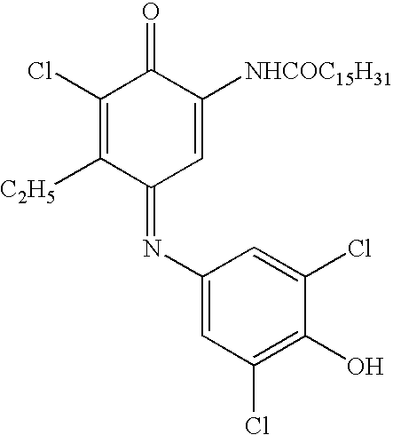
C1(N=C2C=C([NHCOC15H31])C(=O)C(Cl)=C2[C2H5])=CC(Cl)=C(O)C(Cl)=C1
